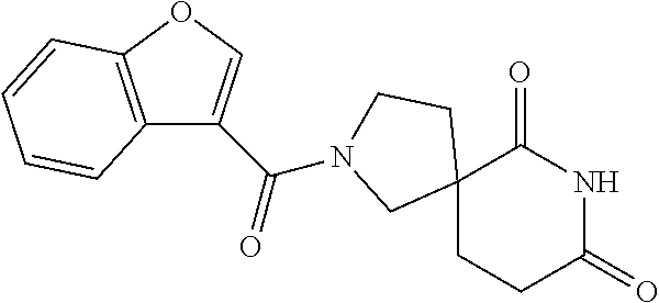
C12(CCC(=O)NC1=O)CCN(C(=O)C1=COC3=C1C=CC=C3)C2
